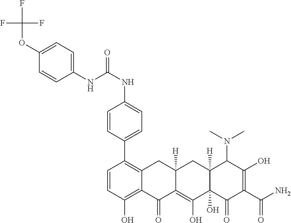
C1(C2=C3C(=C(O)C=C2)C(=O)C2=C(O)C4(O)C([H])(CC2([H])C3)C(N(C)C)C(O)=C(C(N)=O)C4=O)=CC=C(NC(=O)NC2=CC=C(OC(F)(F)F)C=C2)C=C1
